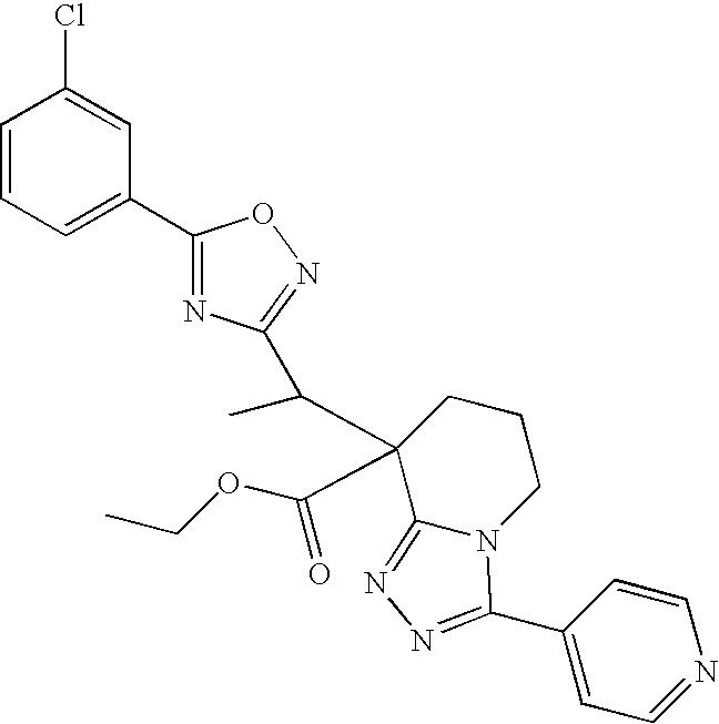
C1=CC=C(C2=NC(C(C3(C(OCC)=O)C4=NN=C(C5=CC=NC=C5)N4CCC3)C)=NO2)C=C1Cl
